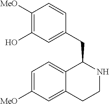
C12=CC=C([MeO])C=C1CCNC2CC1=CC(O)=C([MeO])C=C1
